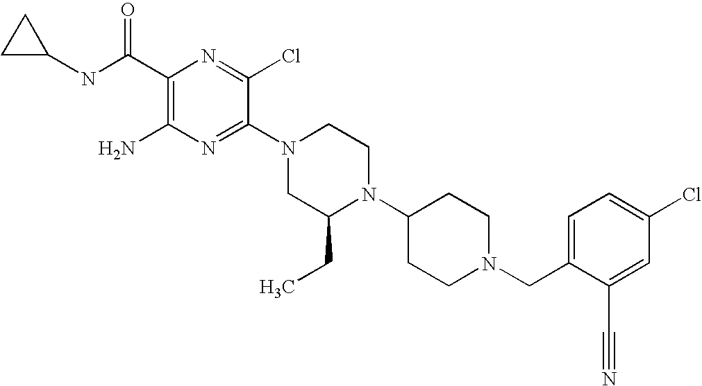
C1(C(NC2CC2)=O)=C(N)N=C(N2CC(CC)N(C3CCN(CC4=CC=C(Cl)C=C4C#N)CC3)CC2)C(Cl)=N1
